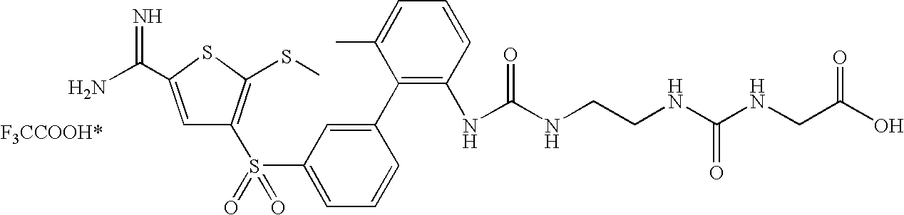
C1=C(C(N)=N)SC(SC)=C1S(C1=CC=CC(C2=C(NC(NCCNC(NCC(O)=O)=O)=O)C=CC=C2C)=C1)(=O)=O
